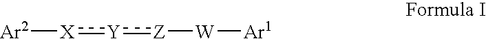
[Ar1][W][Z]:[Y]:[X][Ar2]
